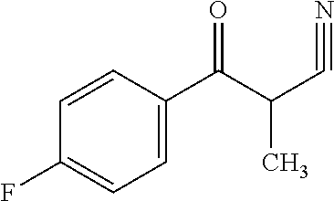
C1=CC(F)=CC=C1C(C(C#N)C)=O
